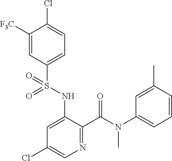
C1([F3C])=CC(S(NC2=CC(Cl)=CN=C2C(N(C2=CC=CC(C)=C2)C)=O)(=O)=O)=CC=C1Cl
